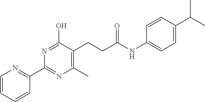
C1=CC=CC(C2=NC(C)=C(CCC(NC3=CC=C(C(C)C)C=C3)=O)C(O)=N2)=N1
